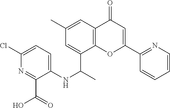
C1(C)=CC2=C(C(C(C)NC3=CC=C(Cl)N=C3C(=O)O)=C1)OC(C1=NC=CC=C1)=CC2=O
